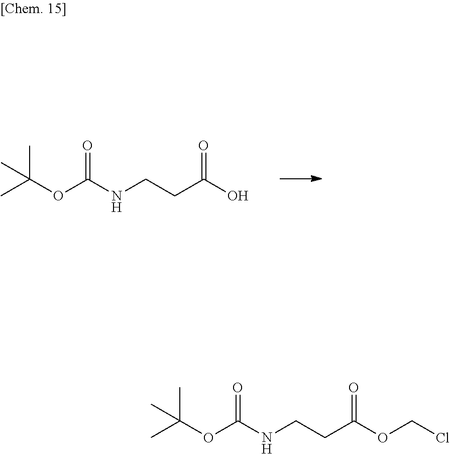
CC(OC(NCCC(O)=O)=O)(C)C.CC(OC(NCCC(OCCl)=O)=O)(C)C
